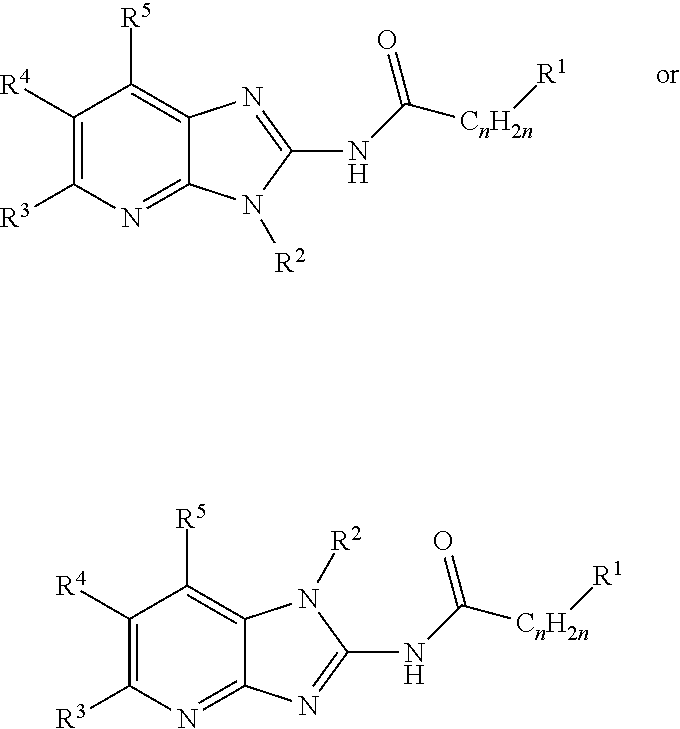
C1([R4])=C([R3])N=C2C(=C1[R5])N=C(NC([CnH2n][R1])=O)N2[R2].C1([R4])=C([R3])N=C2C(=C1[R5])N([R2])C(NC([CnH2n][R1])=O)=N2
